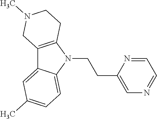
C12=C(N(CCC3=CN=CC=N3)C3=CC=C(C)C=C13)CCN(C)C2
